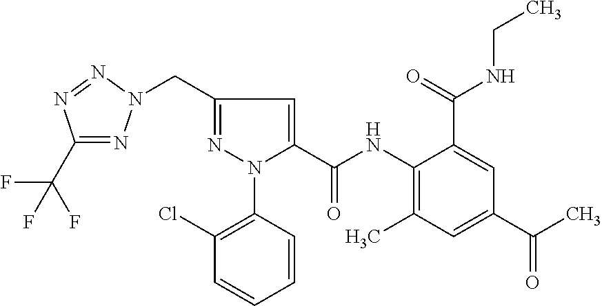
C1(C(F)(F)F)=NN(CC2=NN(C3=C(Cl)C=CC=C3)C(C(NC3=C(C)C=C(C(=O)C)C=C3C(NCC)=O)=O)=C2)N=N1
